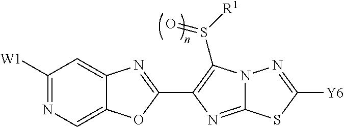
C12=CN=C([W1])C=C1N=C(C1=C(S([R1])=O)N3C(=N1)SC([Y6])=N3)O2
